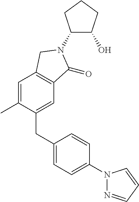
C1=C(C)C(CC2=CC=C(N3N=CC=C3)C=C2)=CC2=C1CN(C1C(O)CCC1)C2=O
